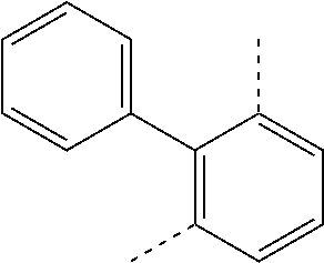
C1=CC=C(C2=C(C)C=CC=C2C)C=C1
